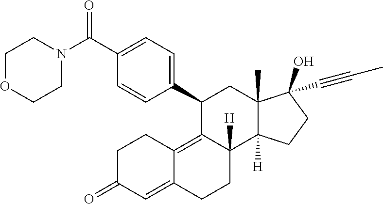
C(C1=CC=C(C2C3=C4C(=CC(=O)CC4)CCC3([H])C3([H])C(C)(C2)C(O)(C#CC)CC3)C=C1)(N1CCOCC1)=O
